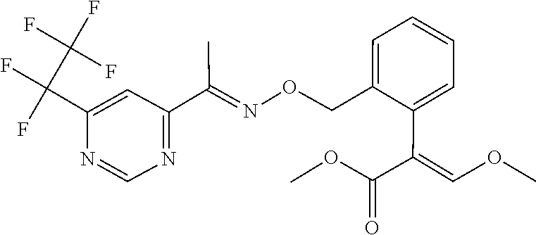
O(C)C=C(C(OC)=O)C1=CC=CC=C1CON=C(C1=NC=NC(C(F)(C(F)(F)F)F)=C1)C
